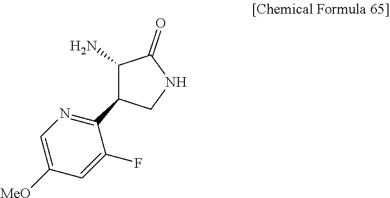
C1(N)C(C2=NC=C([MeO])C=C2F)CNC1=O
